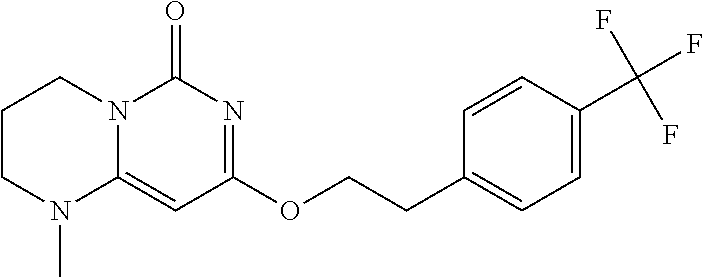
C1CN(C)C2=CC(OCCC3=CC=C(C(F)(F)F)C=C3)=NC(=O)N2C1
